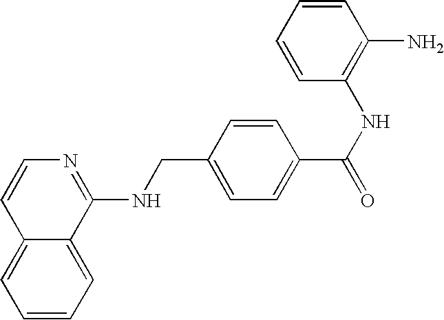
C12=CC=CC=C1C(NCC1=CC=C(C(=O)NC3=C(N)C=CC=C3)C=C1)=NC=C2
